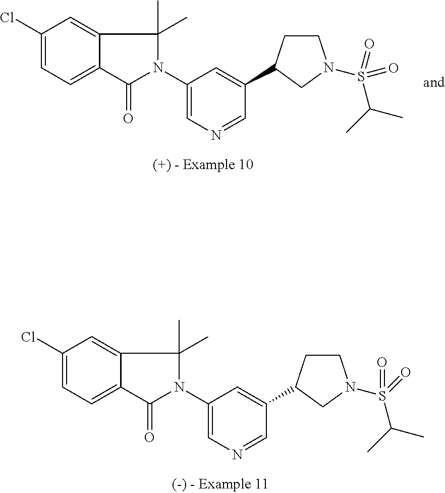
C1(N2C(C)(C)C3=CC(Cl)=CC=C3C2=O)=CN=CC(C2CCN(S(=O)(C(C)C)=O)C2)=C1.C1(N2C(C)(C)C3=CC(Cl)=CC=C3C2=O)=CN=CC(C2CCN(S(=O)(C(C)C)=O)C2)=C1
